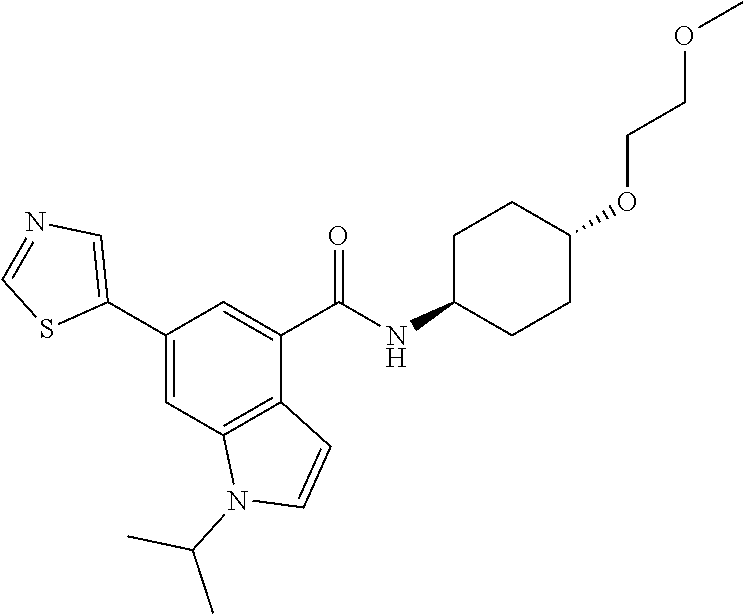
C1(C2=CN=CS2)=CC2=C(C(C(NC3CCC(OCCOC)CC3)=O)=C1)C=CN2C(C)C
